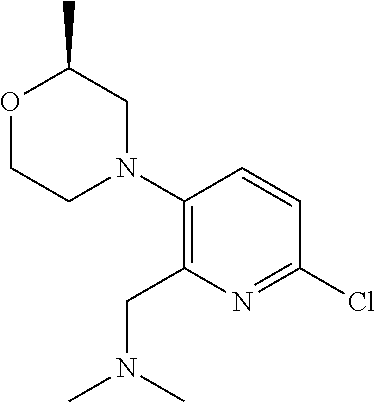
O1CCN(C2=C(CN(C)C)N=C(Cl)C=C2)CC1C
